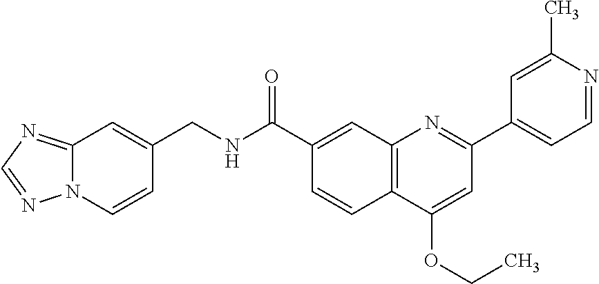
C1(C(NCC2=CC3=NC=NN3C=C2)=O)=CC2=C(C=C1)C(OCC)=CC(C1=CC=NC(C)=C1)=N2
